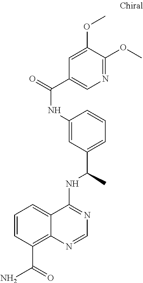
C1(NC(=O)C2=CN=C(OC)C(OC)=C2)=CC(C(C)NC2=NC=NC3=C(C(=O)N)C=CC=C23)=CC=C1
